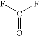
FC(F)=O
